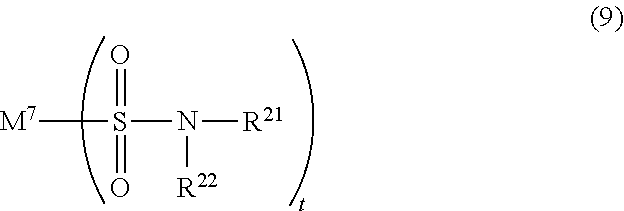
[M7]S(N([R22])[R21])(=O)=O
